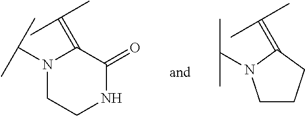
N1(C(C)C)CCNC(=O)C1=C(C)C.C1CCC(=C(C)C)N1C(C)C
